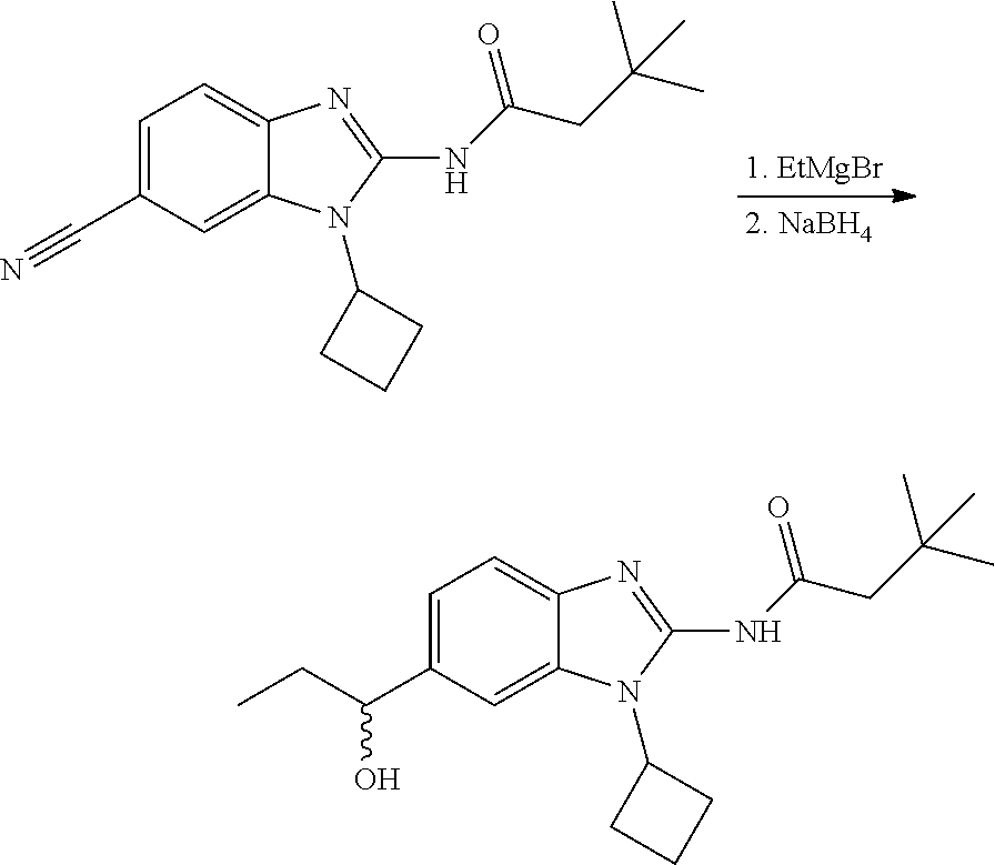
C1=C(C#N)C=C2C(=C1)N=C(NC(CC(C)(C)C)=O)N2C1CCC1.C1=C(C(CC)O)C=C2C(=C1)N=C(NC(CC(C)(C)C)=O)N2C1CCC1
